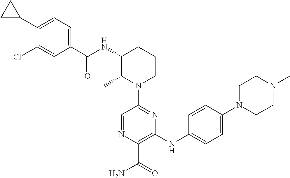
C1(C(=O)NC2C(C)N(C3=NC(NC4=CC=C(N5CCN(C)CC5)C=C4)=C(C(N)=O)N=C3)CCC2)=CC=C(C2CC2)C(Cl)=C1
